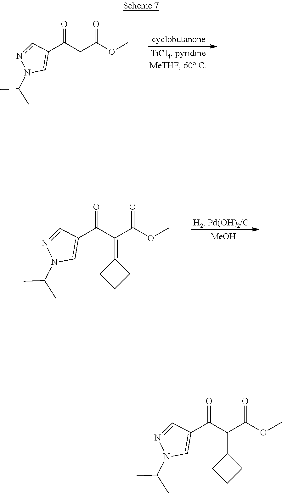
C1(C(CC(OC)=O)=O)=CN(C(C)C)N=C1.C1(C(C(C(OC)=O)=C2CCC2)=O)=CN(C(C)C)N=C1.[MeOH].C1(C(C(C(OC)=O)C2CCC2)=O)=CN(C(C)C)N=C1
